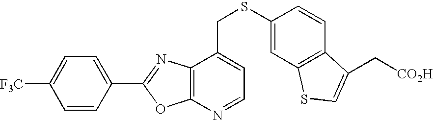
C1([F3C])=CC=C(C2=NC3=C(O2)N=CC=C3CSC2=CC3=C(C=C2)C(C[CO2H])=CS3)C=C1
